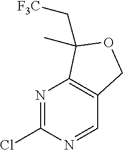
N1=C(Cl)N=CC2=C1C(C[F3C])(C)OC2
